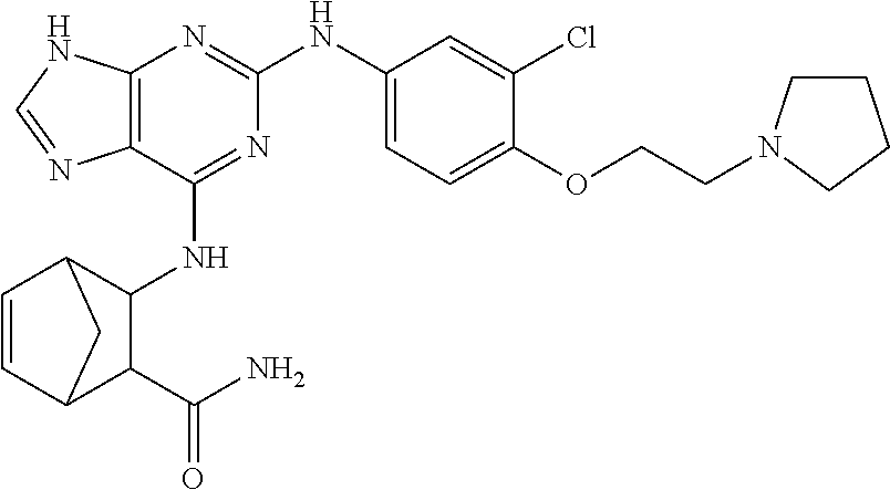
C12=C(C(NC3C4C=CC(C3C(N)=O)C4)=NC(NC3=CC=C(OCCN4CCCC4)C(Cl)=C3)=N1)N=CN2
